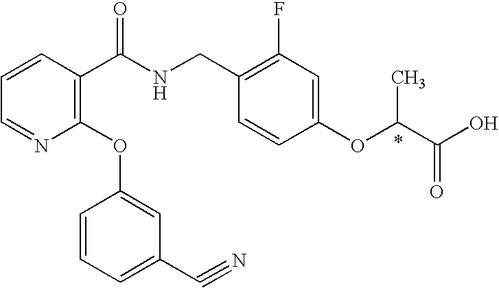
C1=CC(C(NCC2=C(F)C=C(OC(C(O)=O)C)C=C2)=O)=C(OC2=CC(C#N)=CC=C2)N=C1
